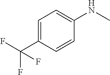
C1=C(C(F)(F)F)C=CC(NC)=C1
